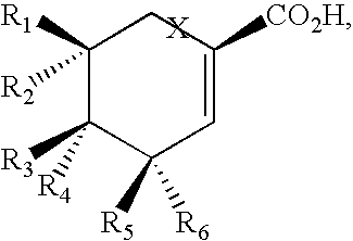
C1([R1])([R2])C([R3])([R4])C([R5])([R6])C=C([CO2H])C1
